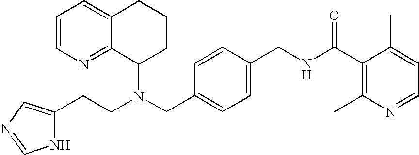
N(CC1=CC=C(CNC(C2=C(C)N=CC=C2C)=O)C=C1)(C1CCCC2=CC=CN=C12)CCC1=CN=CN1
